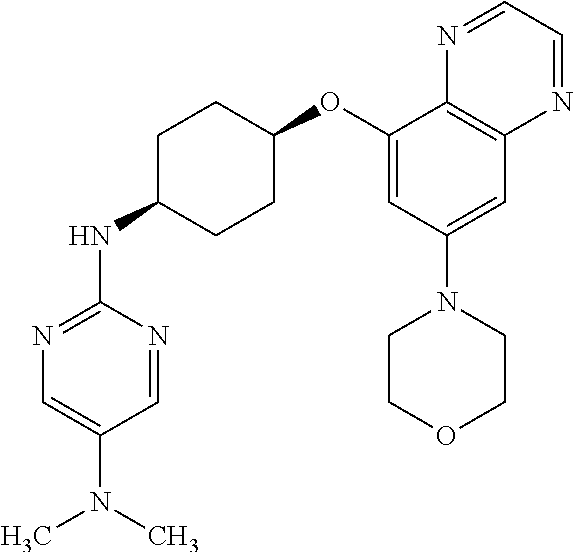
C1(OC2CCC(NC3=NC=C(N(C)C)C=N3)CC2)=CC(N2CCOCC2)=CC2=C1N=CC=N2
